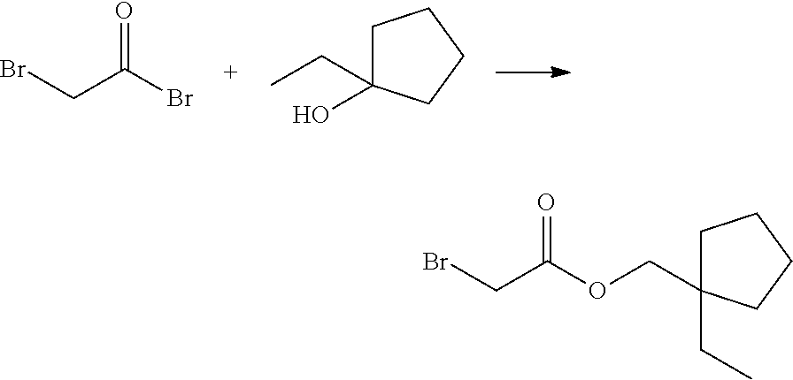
BrCC(Br)=O.CCC1(O)CCCC1.BrCC(=O)OCC1(CC)CCCC1
